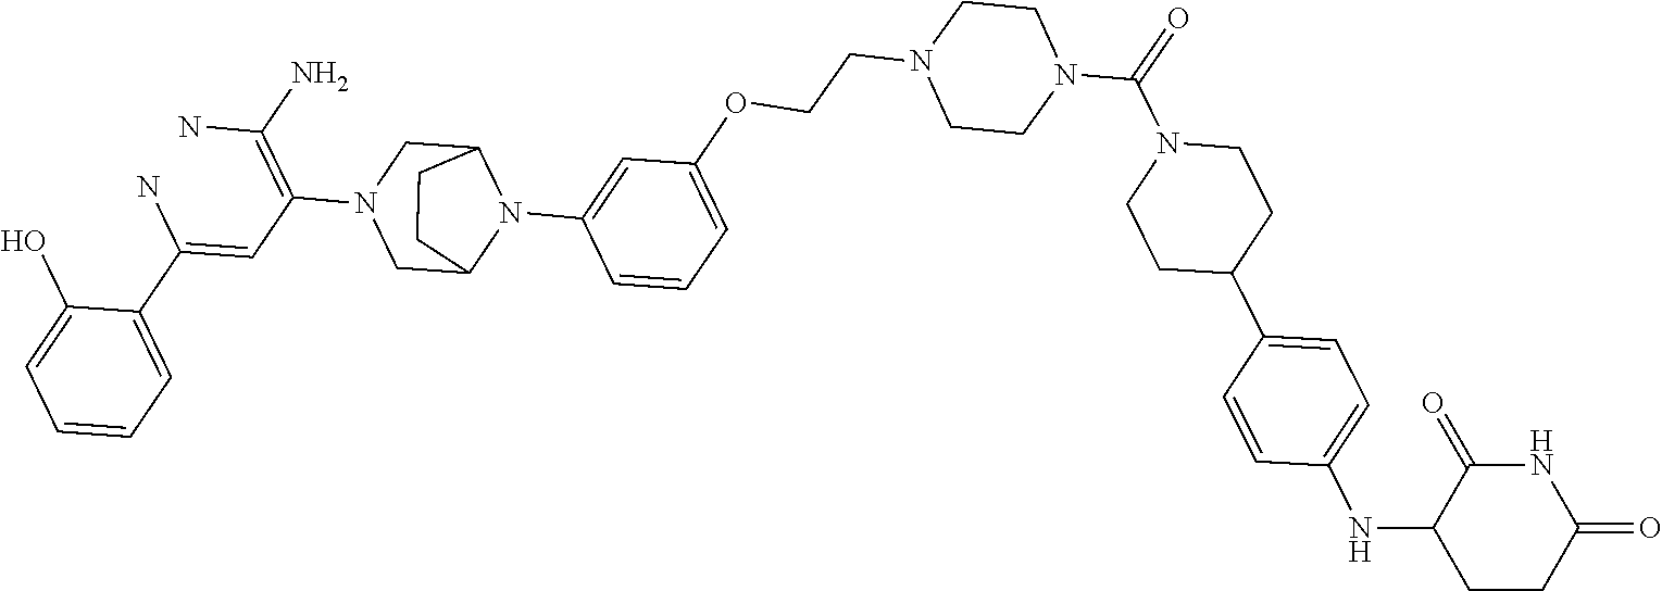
C1=C(O)C(C(=CC(=C(N)N)N2CC3N(C4=CC(OCCN5CCN(C(N6CCC(C7=CC=C(NC8CCC(=O)NC8=O)C=C7)CC6)=O)CC5)=CC=C4)C(C2)CC3)N)=CC=C1
